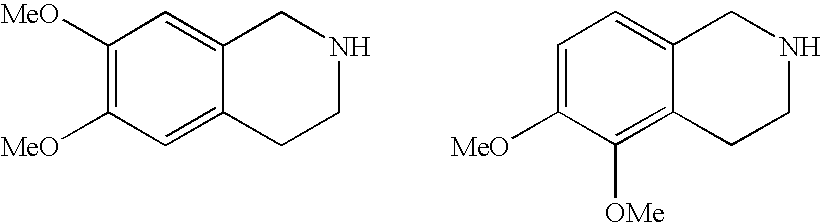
C1([MeO])=C([MeO])C=C2C(=C1)CNCC2.C1=C([MeO])C([OMe])=C2C(=C1)CNCC2
